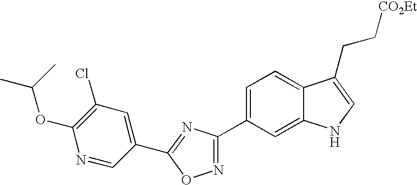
C1=C(C2=NOC(C3=CC(Cl)=C(OC(C)C)N=C3)=N2)C=C2C(=C1)C(CC[CO2Et])=CN2
